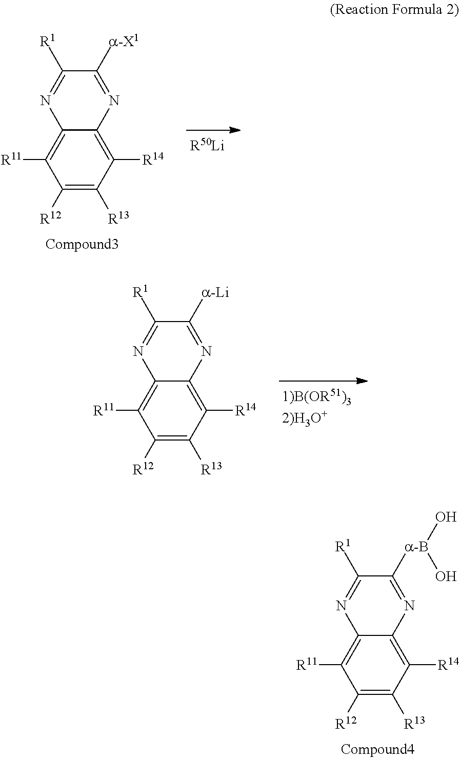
[1)B(OR51)32)H3O+].N1=C([R1])C([a-Li])=NC2=C([R14])C([R13])=C([R12])C([R11])=C12.N1=C([R1])C([a-B](O)O)=NC2=C([R14])C([R13])=C([R12])C([R11])=C12.[R50Li].N1=C([R1])C([a-X1])=NC2=C([R14])C([R13])=C([R12])C([R11])=C12
